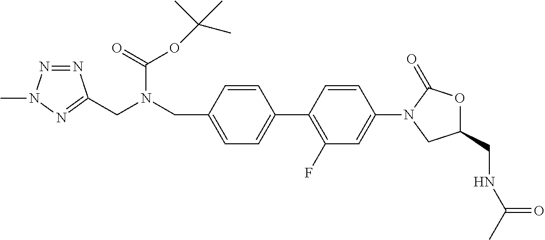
C1=C(CN(CC2=NN(C)N=N2)C(=O)OC(C)(C)C)C=CC(C2=C(F)C=C(N3CC(CNC(C)=O)OC3=O)C=C2)=C1
